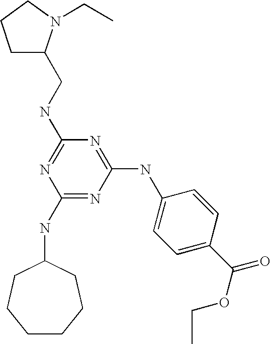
C(NC1=NC(NC2CCCCCC2)=NC(NC2=CC=C(C(OCC)=O)C=C2)=N1)C1CCCN1CC
